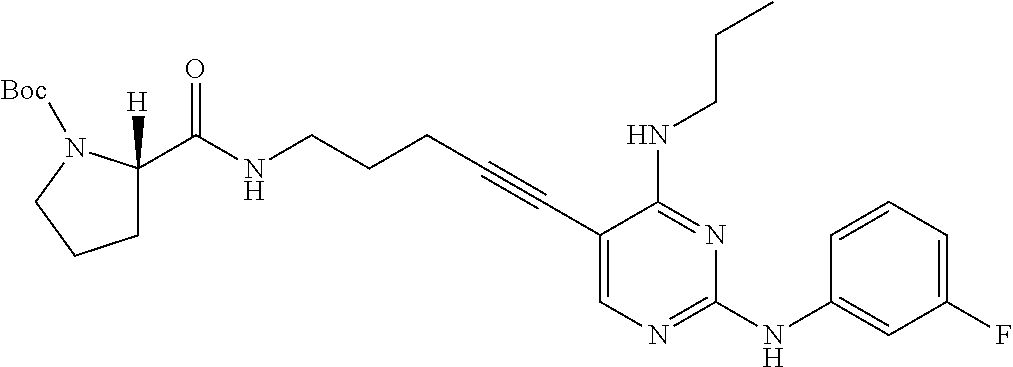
N(CCCC#CC1=CN=C(NC2=CC(F)=CC=C2)N=C1NCCC)C(=O)C1([H])CCCN1[Boc]
